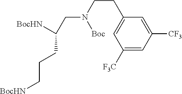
C1(CCN(CC([BocHN])CCC[BocHN])[Boc])=CC([F3C])=CC([CF3])=C1
